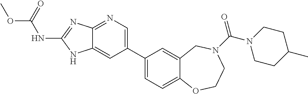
C1(C2=CN=C3C(=C2)NC(NC(=O)OC)=N3)=CC=C2C(=C1)CN(C(N1CCC(C)CC1)=O)CCO2
